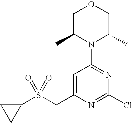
C1C(C)N(C2=NC(Cl)=NC(CS(C3CC3)(=O)=O)=C2)C(C)CO1
